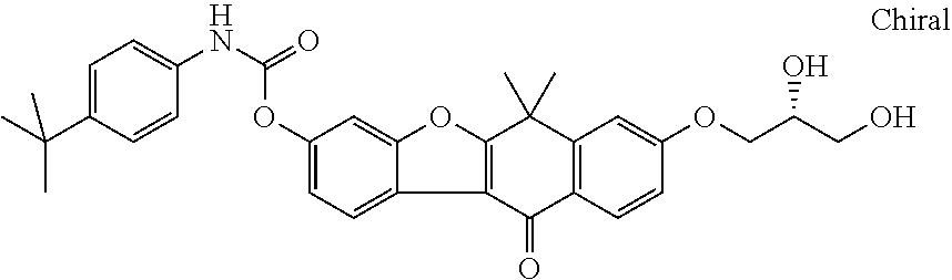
C1=C(C(C)(C)C)C=CC(NC(OC2=CC=C3C(=C2)OC2=C3C(=O)C3=C(C2(C)C)C=C(OCC(CO)O)C=C3)=O)=C1
